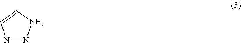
N1=N[NH]C=C1
